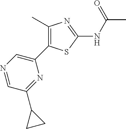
N1=CC(C2CC2)=NC(C2=C(C)N=C(NC(C)=O)S2)=C1
